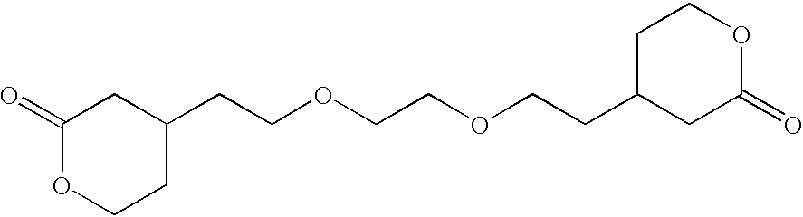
C1(=O)OCCC(CCOCCOCCC2CC(=O)OCC2)C1
